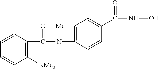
C1=CC(C(N([Me])C2=CC=C(C(NO)=O)C=C2)=O)=C([NMe2])C=C1
